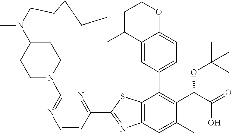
C1=CC2=NC(=N1)N1CCC(CC1)N(C)CCCCCCC1C3=CC(=CC=C3OCC1)C1=C(C(C(O)=O)OC(C)(C)C)C(C)=CC3=C1SC2=N3
